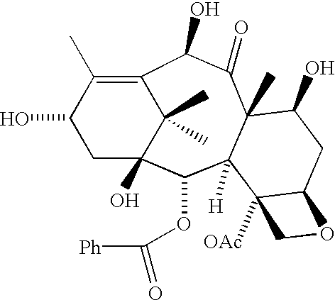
C1(O)CC2(O)C(C)(C)C(=C1C)C(O)C(=O)C1(C)C([H])(C2OC([Ph])=O)C2([OAc])C(CC1O)OC2
